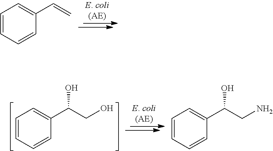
C1=CC=CC(C=C)=C1.C1=CC=CC(C(CO)O)=C1.C1=CC=CC(C(CN)O)=C1
